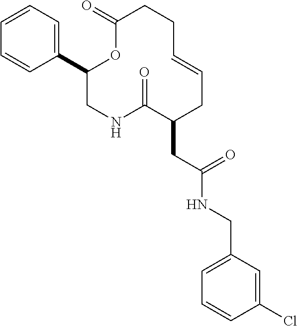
C1(C2=CC=CC=C2)CNC(=O)C(CC(NCC2=CC=CC(Cl)=C2)=O)CC=CCCC(=O)O1
